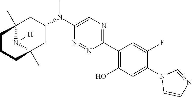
C1(C2=C(O)C=C(N3C=CN=C3)C(F)=C2)=NC=C(N(C2CC3(C)N([H])C(C)(C2)CCC3)C)N=N1
